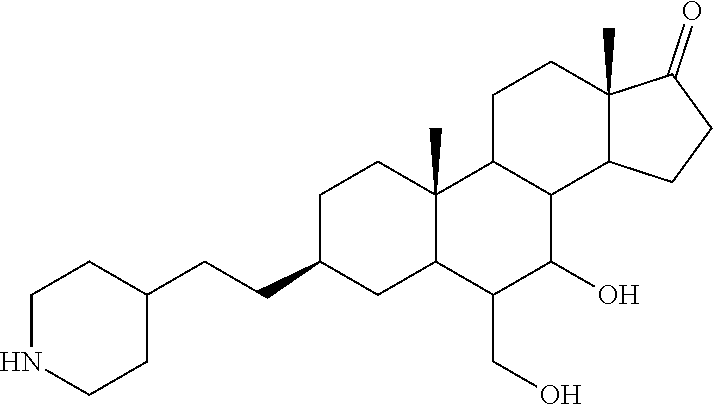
C1C(CCC2CCNCC2)CC2C(C)(C1)C1C(C(O)C2CO)C2C(C)(CC1)C(=O)CC2
